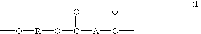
CO[R]OC([A]C(C)=O)=O
